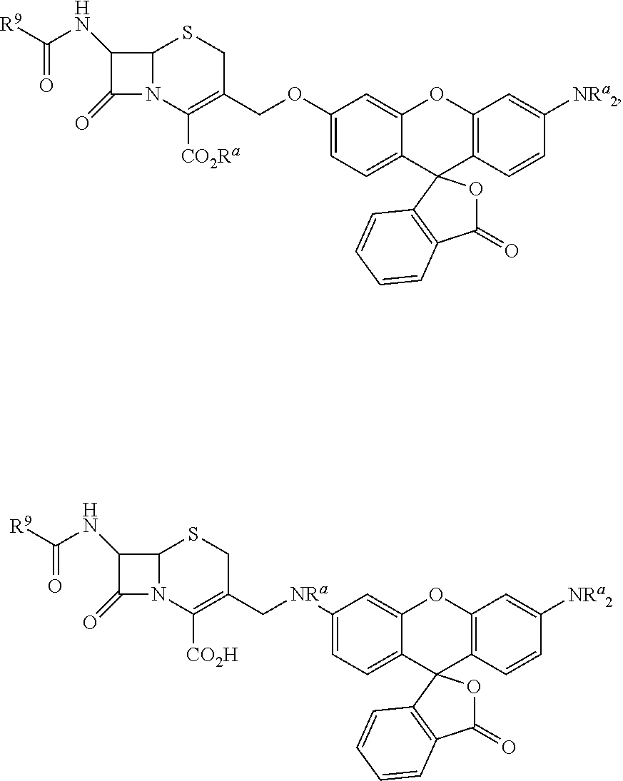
C1(OCC2=C([CO2Ra])N3C(SC2)C(NC([R9])=O)C3=O)=CC=C2C(=C1)OC1=C(C=CC([NRa2])=C1)C21OC(=O)C2=C1C=CC=C2.C1([NRa]CC2=C([CO2H])N3C(SC2)C(NC([R9])=O)C3=O)=CC=C2C(=C1)OC1=C(C=CC([NRa2])=C1)C21OC(=O)C2=C1C=CC=C2
